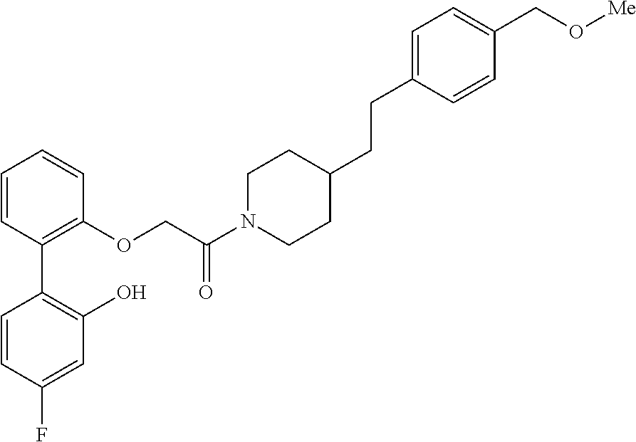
C1=CC(C2=C(O)C=C(F)C=C2)=C(OCC(N2CCC(CCC3=CC=C(CO[Me])C=C3)CC2)=O)C=C1
